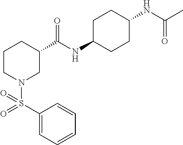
C1(S(N2CC(C(=O)NC3CCC(NC(C)=O)CC3)CCC2)(=O)=O)=CC=CC=C1
